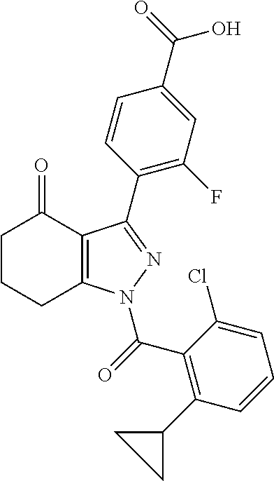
C12=C(N(C(C3=C(C4CC4)C=CC=C3Cl)=O)N=C1C1=C(F)C=C(C(O)=O)C=C1)CCCC2=O
